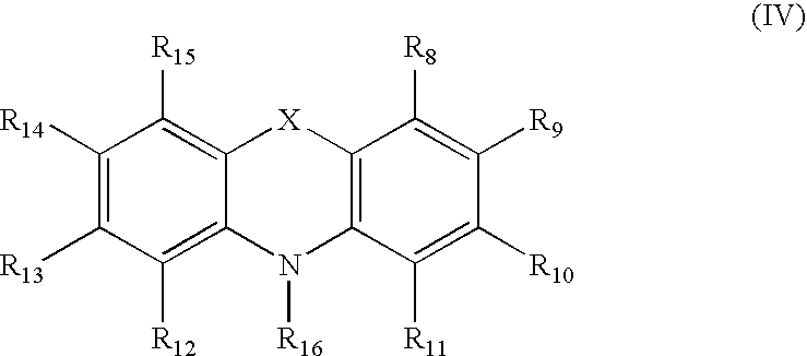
C1([R14])=C([R13])C([R12])=C2C(=C1[R15])[X]C1=C(N2[R16])C([R11])=C([R10])C([R9])=C1[R8]
